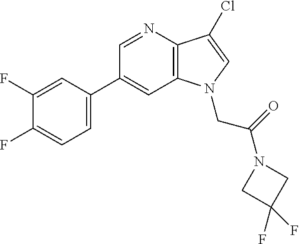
C1(C2=CC=C(F)C(F)=C2)=CC2=C(C(Cl)=CN2CC(N2CC(F)(F)C2)=O)N=C1
